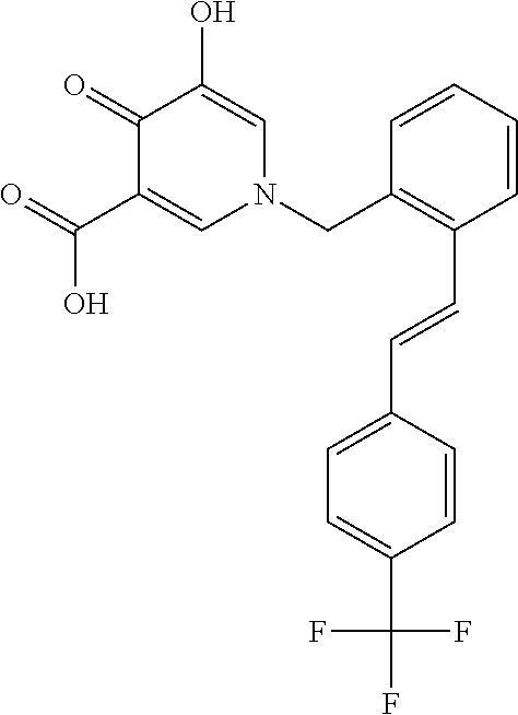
O=C(C1=CN(CC2=C(C=CC3=CC=C(C(F)(F)F)C=C3)C=CC=C2)C=C(O)C1=O)O
